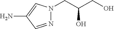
N1=CC(N)=CN1CC(CO)O
